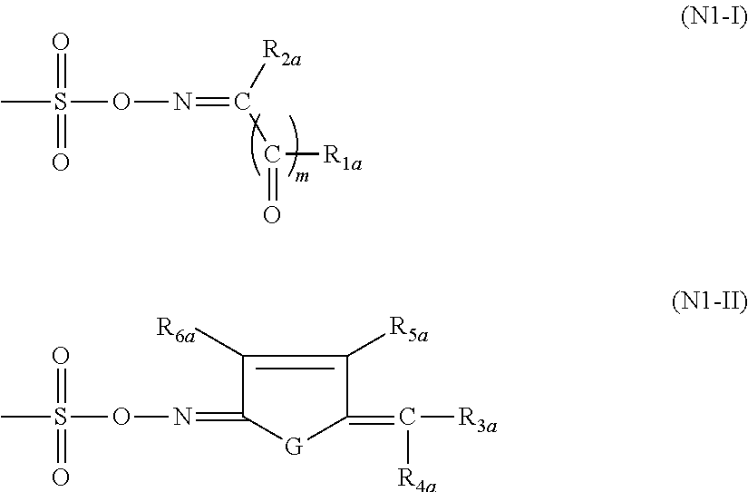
CS(ON=C(C([R1a])=O)[R2a])(=O)=O.CS(ON=C1[G]C(=C([R4a])[R3a])C([R5a])=C1[R6a])(=O)=O
